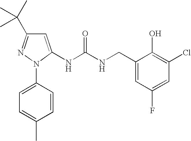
N1(C2=CC=C(C)C=C2)C(NC(NCC2=CC(F)=CC(Cl)=C2O)=O)=CC(C(C)(C)C)=N1
